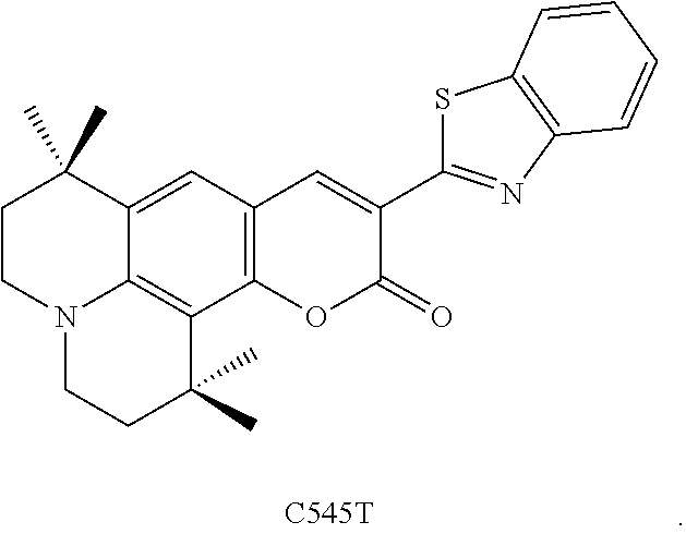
C12=CC3=C(C4=C1N(CCC2(C)C)CCC4(C)C)OC(=O)C(C1=NC2=C(S1)C=CC=C2)=C3.[C545T]
